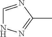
C1=NC(C)=NN1
